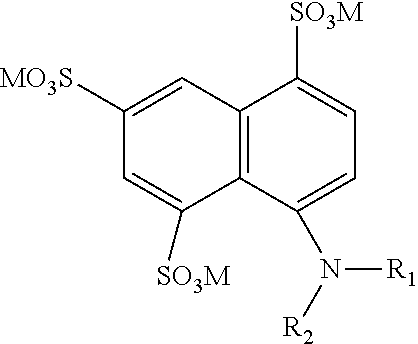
C12=C(C(N([R2])[R1])=CC=C1[SO3M])C([SO3M])=CC([MO3S])=C2
